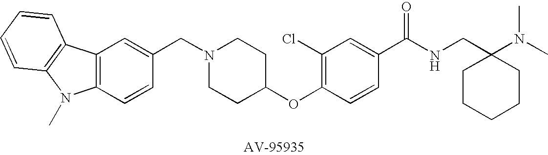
C1(CN2CCC(OC3=C(Cl)C=C(C(NCC4(N(C)C)CCCCC4)=O)C=C3)CC2)=CC2=C(C=C1)N(C)C1=C2C=CC=C1
